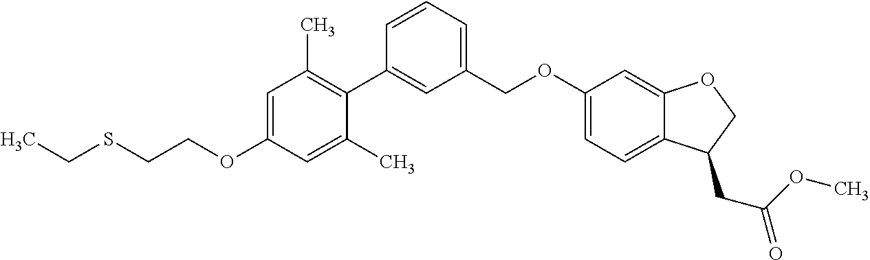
O(C1=CC(C)=C(C2=CC(COC3=CC=C4C(=C3)OCC4CC(OC)=O)=CC=C2)C(C)=C1)CCSCC
